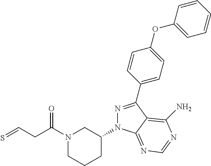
N1(C(CC=S)=O)CCCC(N2N=C(C3=CC=C(OC4=CC=CC=C4)C=C3)C3=C(N)N=CN=C23)C1
